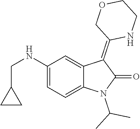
C1(NCC2CC2)=CC=C2C(=C1)C(=C1NCCOC1)C(=O)N2C(C)C
